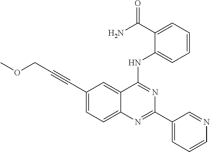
C1(C#CCOC)=CC=C2C(=C1)C(NC1=CC=CC=C1C(N)=O)=NC(C1=CC=CN=C1)=N2
